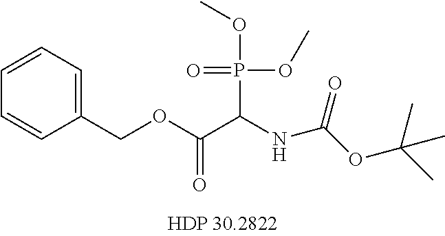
CC(OC(NC(C(OCC1=CC=CC=C1)=O)P(OC)(OC)=O)=O)(C)C
